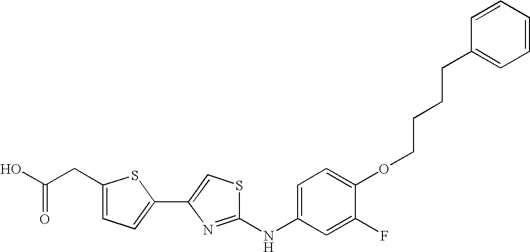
C1(NC2=NC(C3=CC=C(CC(O)=O)S3)=CS2)=CC=C(OCCCCC2=CC=CC=C2)C(F)=C1
